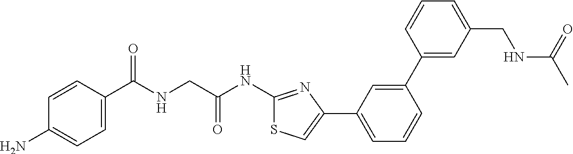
C1=CC(C(NCC(NC2=NC(C3=CC=CC(C4=CC(CNC(C)=O)=CC=C4)=C3)=CS2)=O)=O)=CC=C1N
